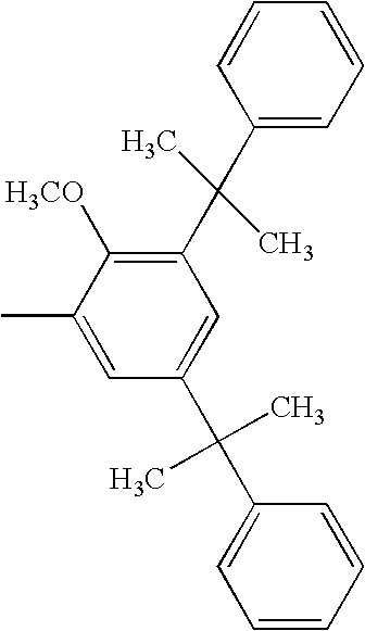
C1=C(C)C([H3CO])=C(C(C2=CC=CC=C2)(C)C)C=C1C(C1=CC=CC=C1)(C)C
